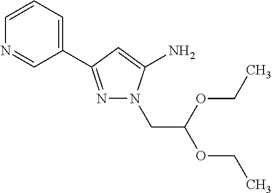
C1=CN=CC(C2=NN(CC(OCC)OCC)C(N)=C2)=C1
